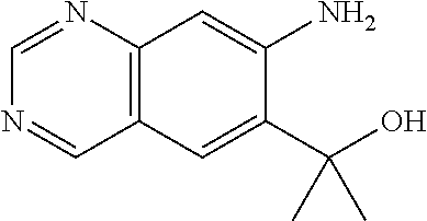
C12=C(C=C(C(O)(C)C)C(N)=C1)C=NC=N2
